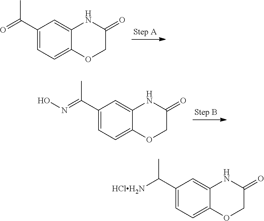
C1(C(C)=O)=CC=C2C(=C1)NC(=O)CO2.C1(C(C)=NO)=CC=C2C(=C1)NC(=O)CO2.C1(C(C)[HClH2N])=CC=C2C(=C1)NC(=O)CO2
